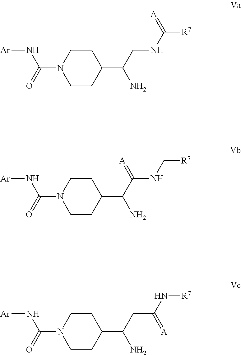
[Ar]NC(N1CCC(C(CNC([R7])=[A])N)CC1)=O.[Ar]NC(N1CCC(C(C(NC[R7])=[A])N)CC1)=O.[Ar]NC(N1CCC(C(CC(N[R7])=[A])N)CC1)=O
